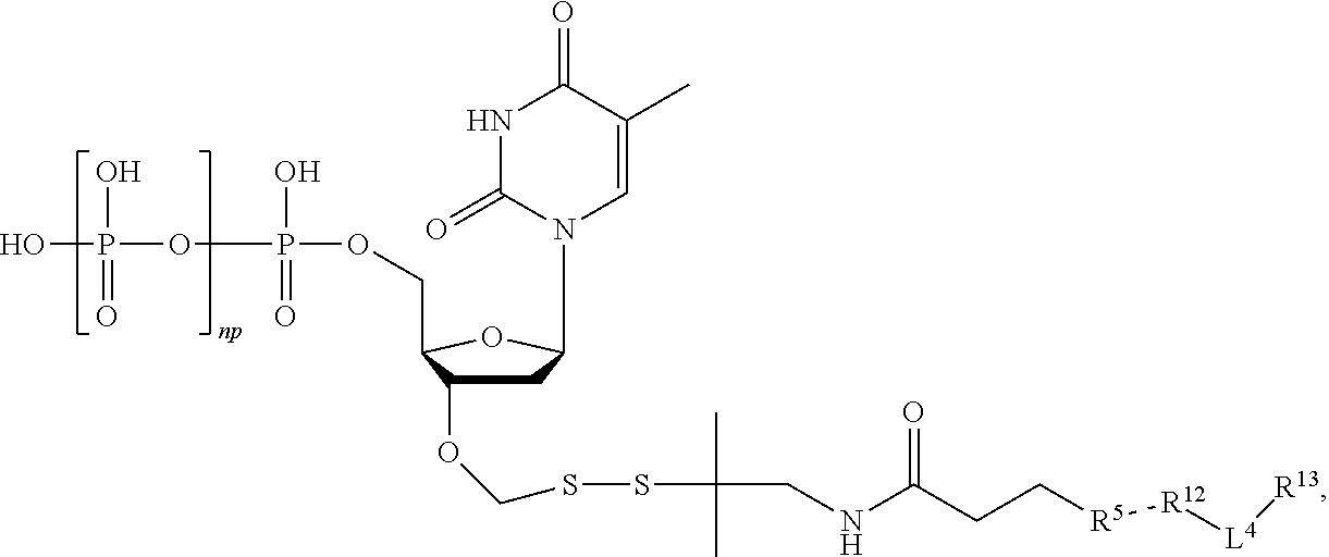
C1C(OCSSC(CNC(CC[R5][R12][L4][R13])=O)(C)C)C(COP(O)(=O)OP(O)(O)=O)OC1N1C=C(C)C(=O)NC1=O
